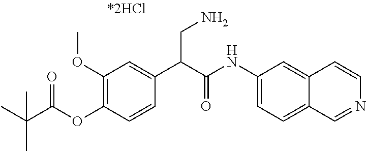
CC(C)(C(OC1=C(OC)C=C(C(C(NC2=CC=C3C(=C2)C=CN=C3)=O)CN)C=C1)=O)C
